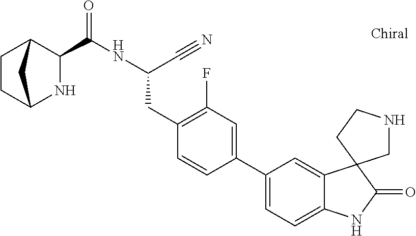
C1CC2NC(C(=O)NC(CC3=C(F)C=C(C4=CC=C5C(=C4)C4(C(=O)N5)CNCC4)C=C3)C#N)C1C2
